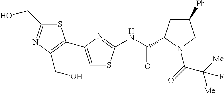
S1C(CO)=NC(CO)=C1C1=CSC(NC(=O)C2CC([Ph])CN2C(=O)C([Me])([Me])F)=N1
